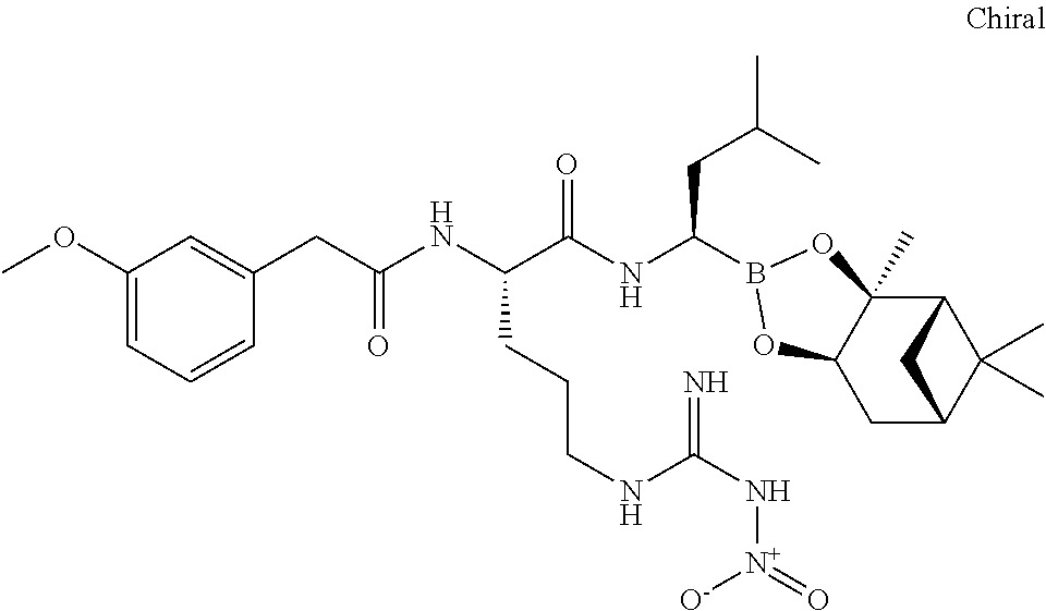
C12C3(C)C(CC(C1(C)C)C2)OB(C(NC(C(NC(CC1=CC(OC)=CC=C1)=O)CCCNC(N[N+]([O-])=O)=N)=O)CC(C)C)O3
